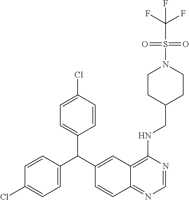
C1=CC(C(C2=CC3=C(NCC4CCN(S(C(F)(F)F)(=O)=O)CC4)N=CN=C3C=C2)C2=CC=C(Cl)C=C2)=CC=C1Cl
